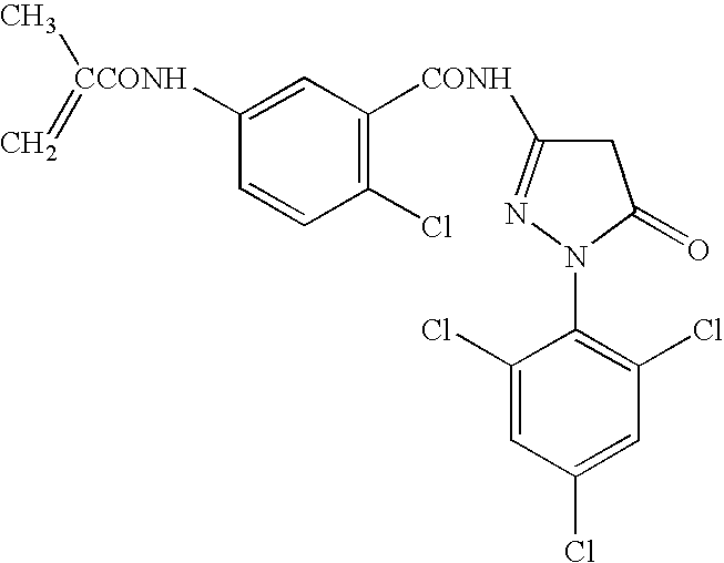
C1C([CONH]C2=C(Cl)C=CC([CCONH](=C)C)=C2)=NN(C2=C(Cl)C=C(Cl)C=C2Cl)C1=O
